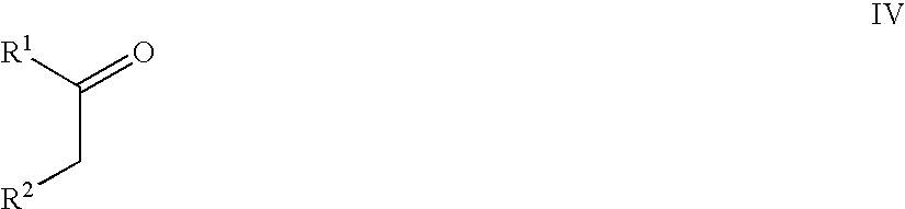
C(C[R2])([R1])=O
